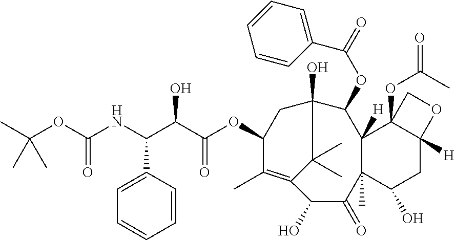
C1=CC=CC(C(NC(OC(C)(C)C)=O)C(C(OC2C(C)=C3C(O)C(=O)C4(C)C([H])(C(OC(=O)C5=CC=CC=C5)C(O)(C2)C3(C)C)C2(OC(=O)C)C([H])(CC4O)OC2)=O)O)=C1
